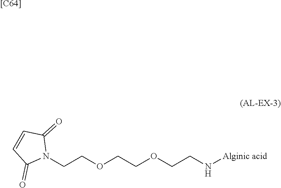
N1(CCOCCOCCN[Alginic acid])C(=O)C=CC1=O.[[C64]]
